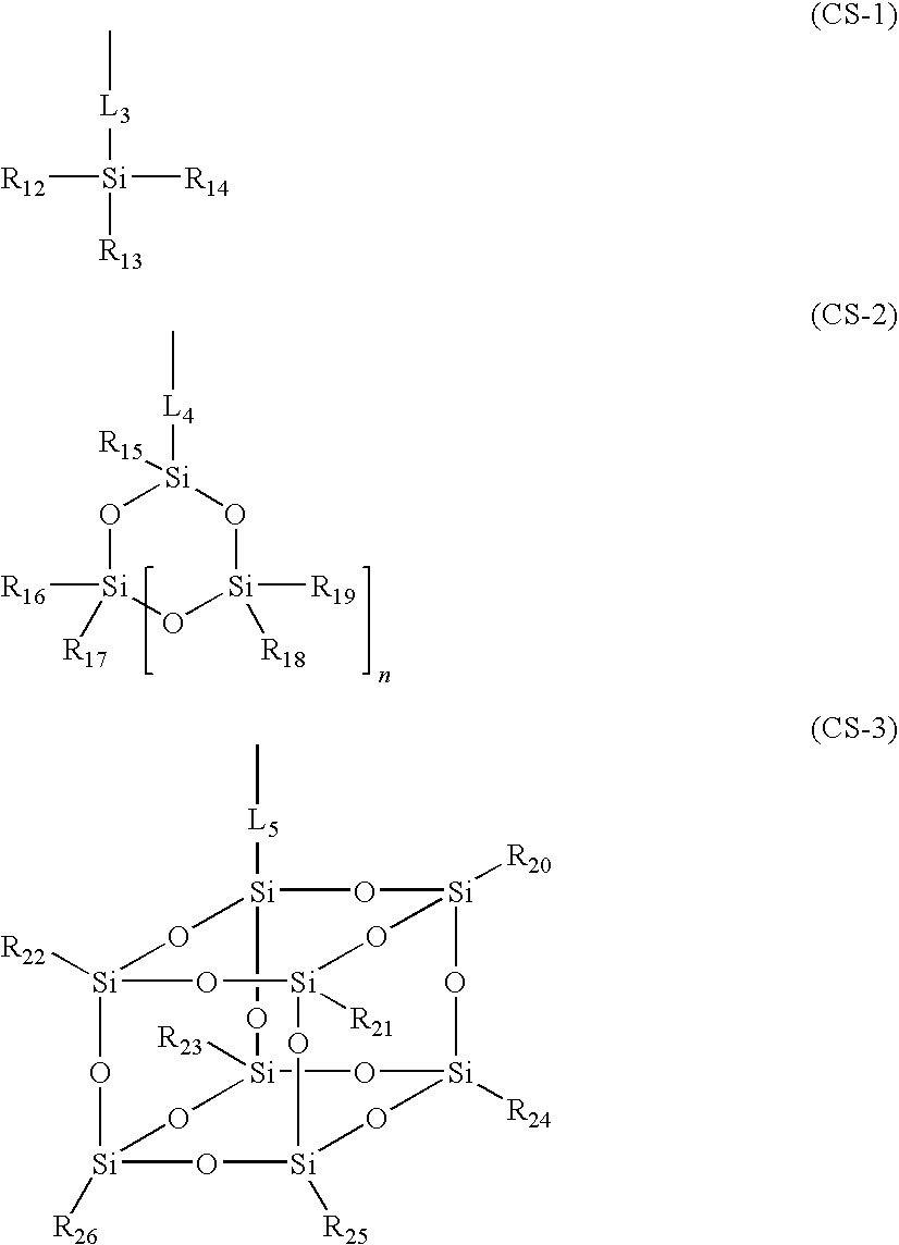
O1[Si]([R16])([R17])O[Si]([R19])([R18])O[Si]1([L4]C)[R15].C[L3][Si]([R13])([R12])[R14].[Si]12([R26])O[Si]3([R22])O[Si]4([R21])O[Si]([R25])(O1)O[Si]1([R24])O[Si]([R23])(O[Si]([L5]C)(O3)O[Si]([R20])(O1)O4)O2
